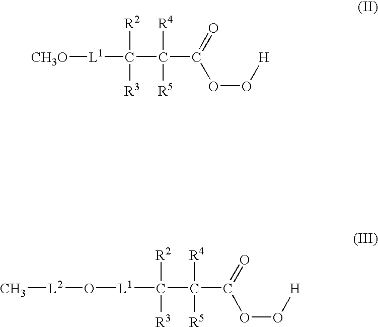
C(C(C(OO[H])=O)([R4])[R5])([L1][CH3O])([R2])[R3].C(C(C(OO[H])=O)([R4])[R5])([R2])([R3])[L1]O[L2]C
